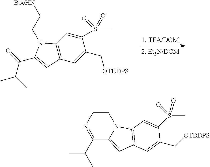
C12=C(C=C(C[OTBDPS])C(S(C)(=O)=O)=C1)C=C(C(C(C)C)=O)N2CC[BocHN].C1(C(C)C)=NCCN2C1=CC1=C2C=C(S(=O)(=O)C)C(C[OTBDPS])=C1
